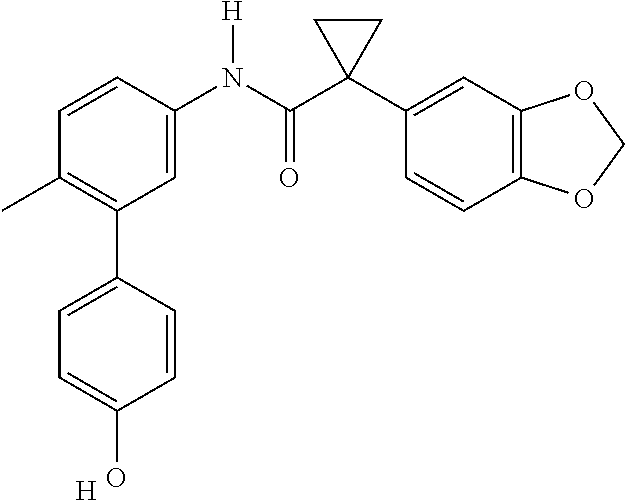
C1=C(N(C(C2(C3=CC4=C(C=C3)OCO4)CC2)=O)[H])C=CC(C)=C1C1=CC=C(O)C=C1.[H]
